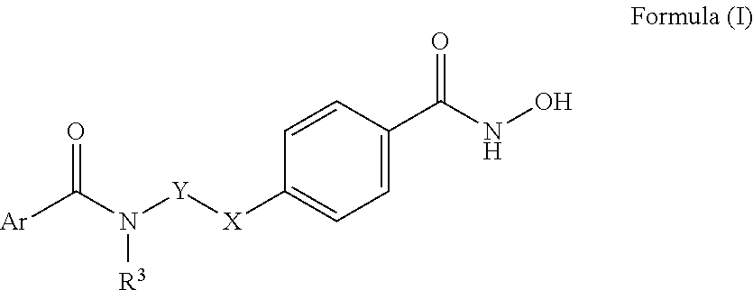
C1=CC(C(NO)=O)=CC=C1[X][Y]N(C([Ar])=O)[R3]
